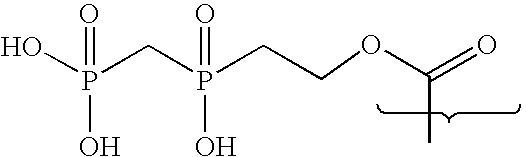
C(=O)(C)OCCP(CP(O)(O)=O)(O)=O
